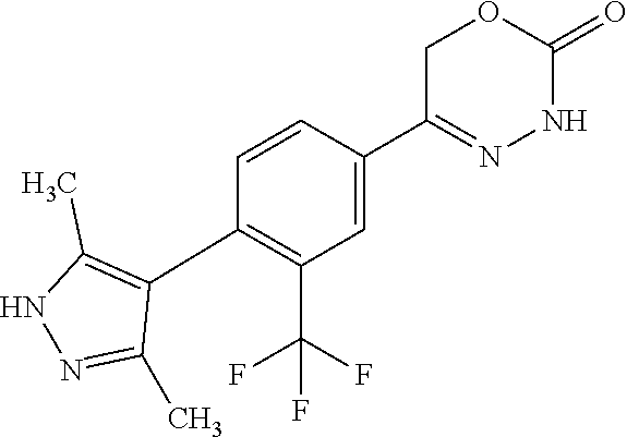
C1(C2=C(C)NN=C2C)=C(C(F)(F)F)C=C(C2=NNC(=O)OC2)C=C1
